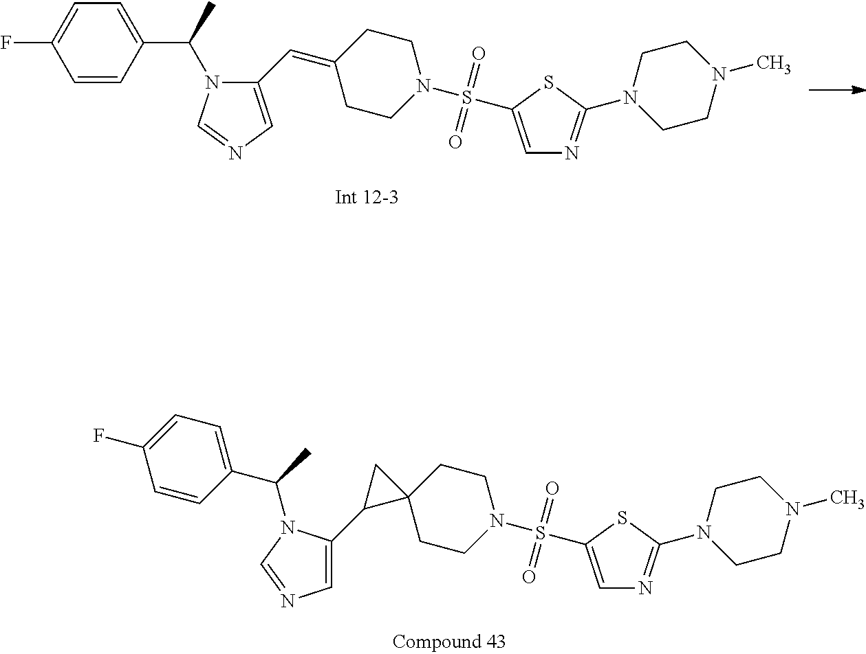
C1=CC(C(N2C(C=C3CCN(S(C4=CN=C(N5CCN(C)CC5)S4)(=O)=O)CC3)=CN=C2)C)=CC=C1F.C1CN(S(C2=CN=C(N3CCN(C)CC3)S2)(=O)=O)CCC12C(C1=CN=CN1C(C1=CC=C(F)C=C1)C)C2
